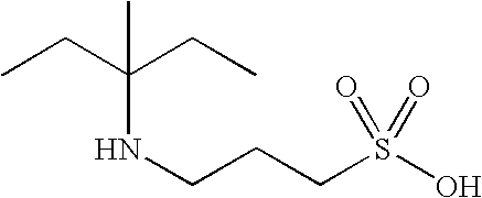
CC(NCCCS(O)(=O)=O)(CC)CC
